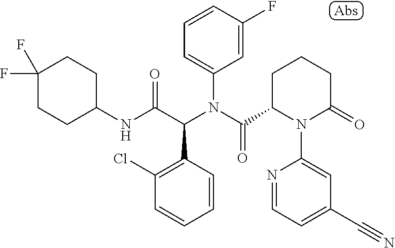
C1=CC(F)=CC(N(C(=O)C2N(C3=CC(C#N)=CC=N3)C(=O)CCC2)C(C(NC2CCC(F)(F)CC2)=O)C2=C(Cl)C=CC=C2)=C1
